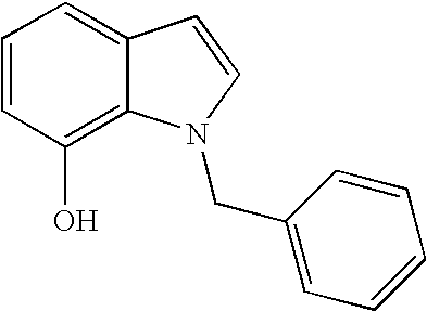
C1=CC(O)=C2C(=C1)C=CN2CC1=CC=CC=C1
